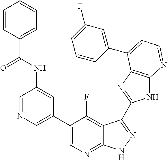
C1=NC=C(C2=CN=C3C(=C2F)C(C2=NC4=C(N2)N=CC=C4C2=CC(F)=CC=C2)=NN3)C=C1NC(C1=CC=CC=C1)=O
